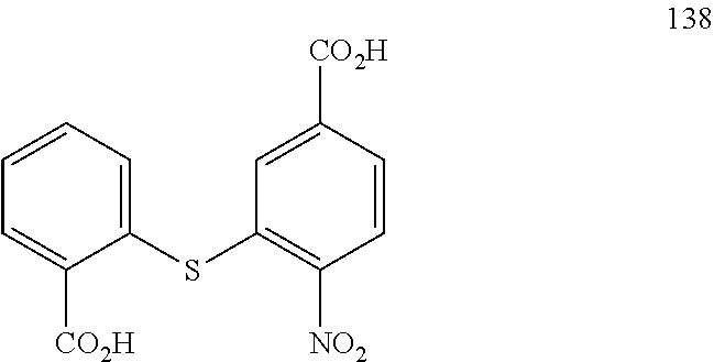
C1=CC=C(SC2=C([NO2])C=CC([CO2H])=C2)C([CO2H])=C1
